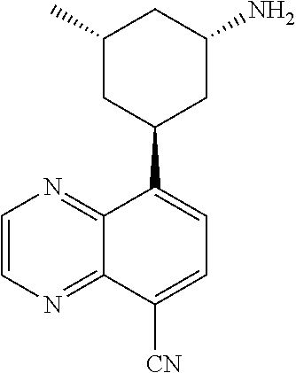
C1=CN=C2C(=N1)C(C1CC(N)CC(C)C1)=CC=C2[CN]
